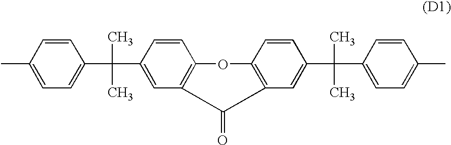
C1=CC(C)=CC=C1C(C)(C)C1=CC2=C(C=C1)OC1=C(C=C(C(C)(C)C3=CC=C(C)C=C3)C=C1)C2=O
